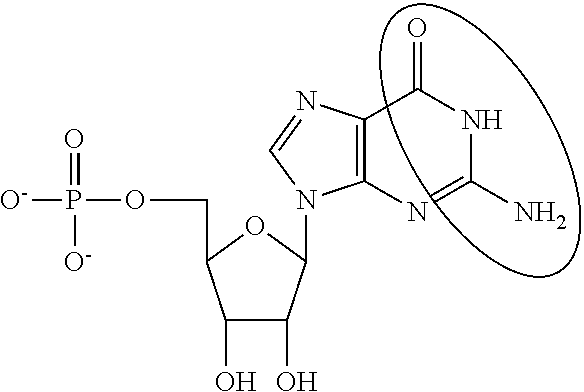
C12=C(N=C(N)NC1=O)N(C1C(O)C(O)C(COP(=O)([O-])[O-])O1)C=N2
